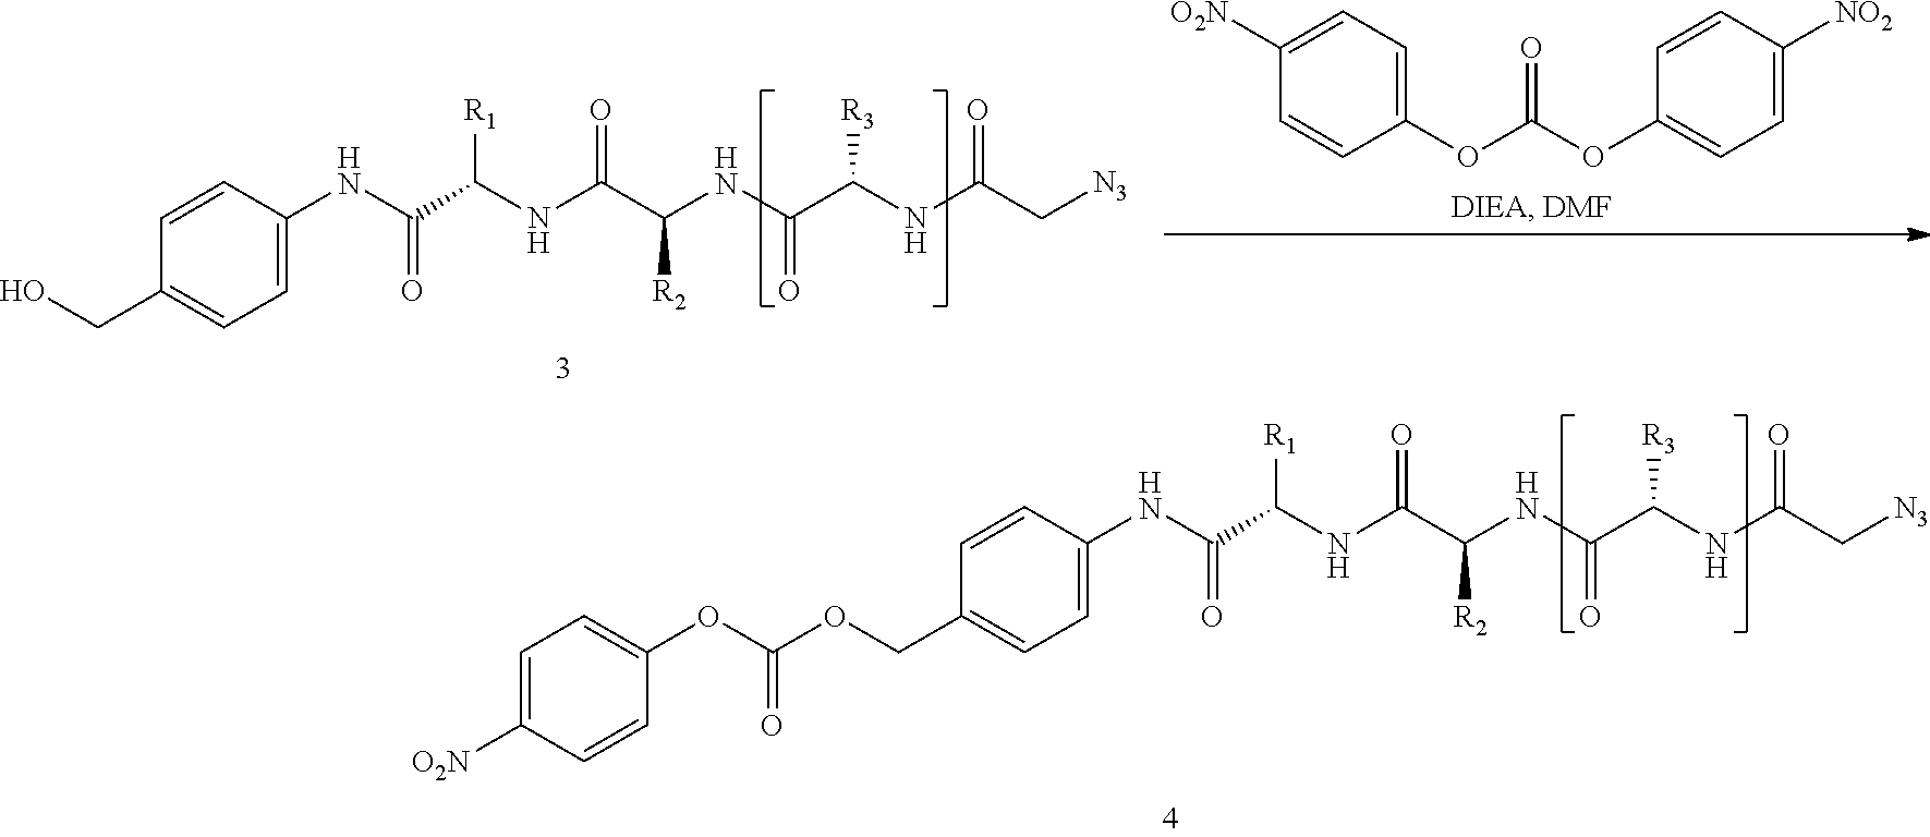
N(C(C(NC(C(NC(C(NC(C[N3])=O)[R3])=O)[R2])=O)[R1])=O)C1=CC=C(COC(OC2=CC=C([O2N])C=C2)=O)C=C1.N(C(C(NC(C(NC(C(NC(C[N3])=O)[R3])=O)[R2])=O)[R1])=O)C1=CC=C(CO)C=C1.C1([O2N])=CC=C(OC(OC2=CC=C([NO2])C=C2)=O)C=C1
